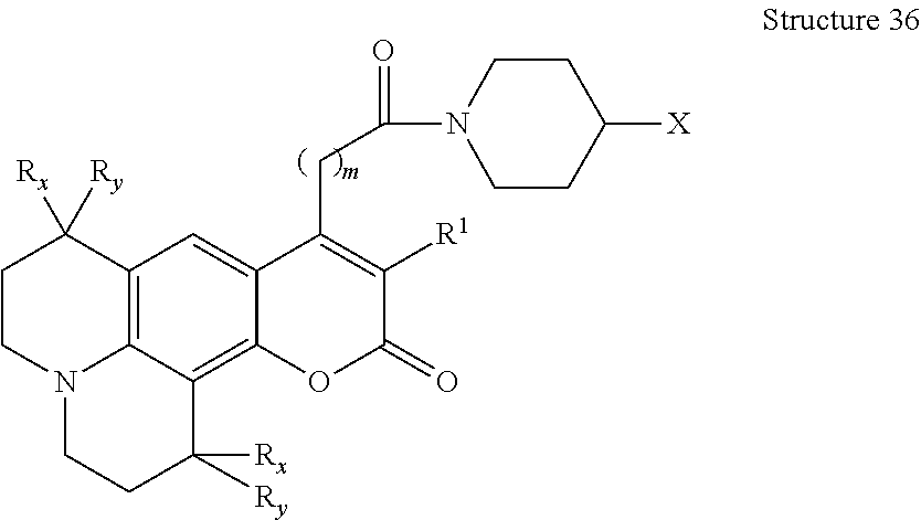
C12=C3C(=C4C(=C1)C(CC(=O)N1CCC([X])CC1)=C([R1])C(=O)O4)C([Ry])([Rx])CCN3CCC2([Rx])[Ry]
